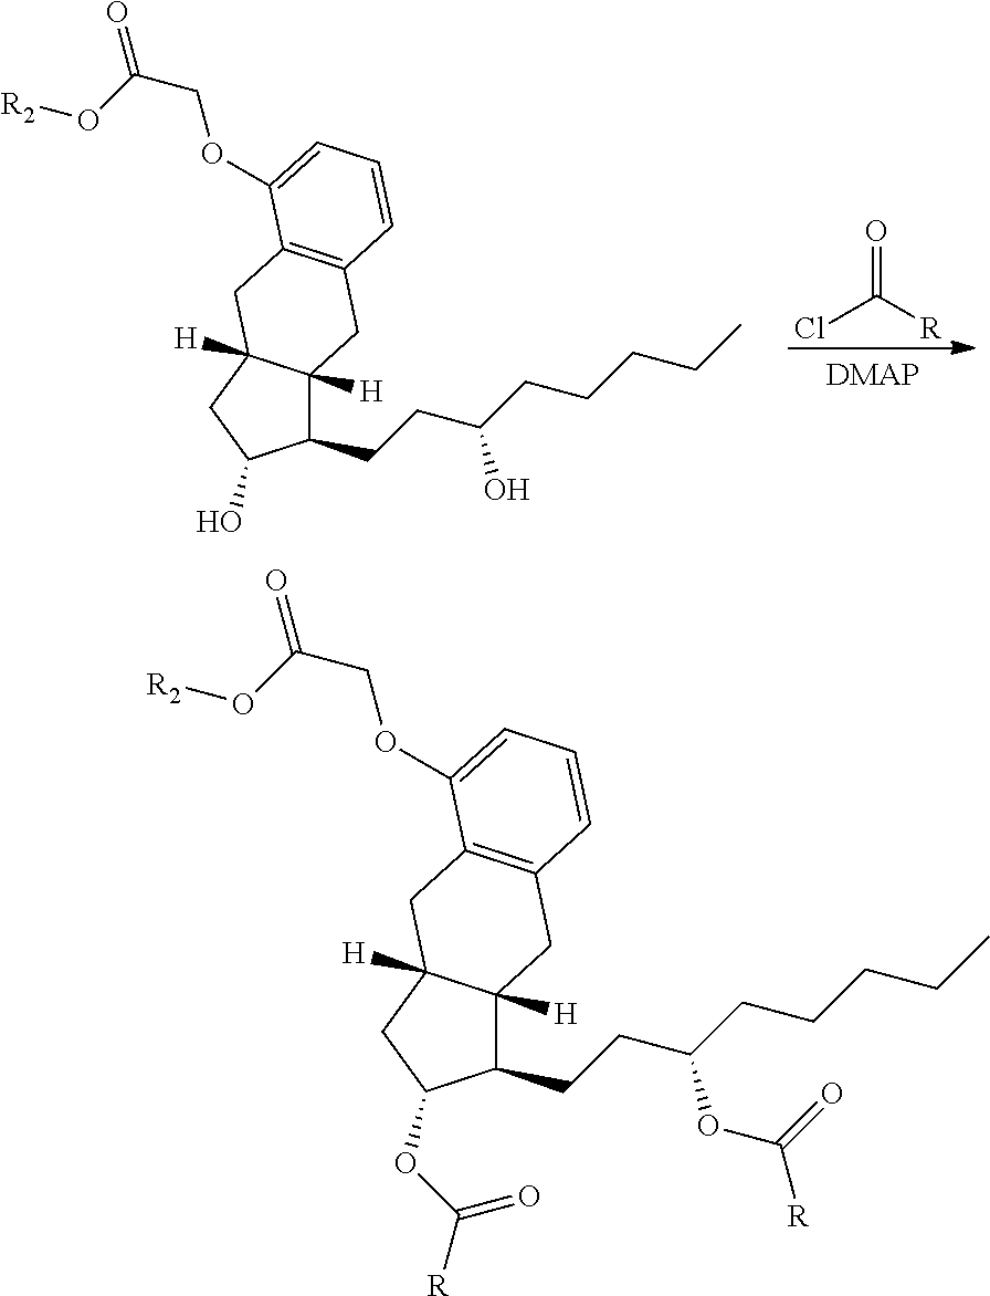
O=C([R])Cl.C1(CCC(CCCCC)O)C2([H])C([H])(CC1O)CC1=C(C2)C=CC=C1OCC(O[R2])=O.C1(CCC(CCCCC)OC([R])=O)C2([H])C([H])(CC1OC([R])=O)CC1=C(C2)C=CC=C1OCC(O[R2])=O
